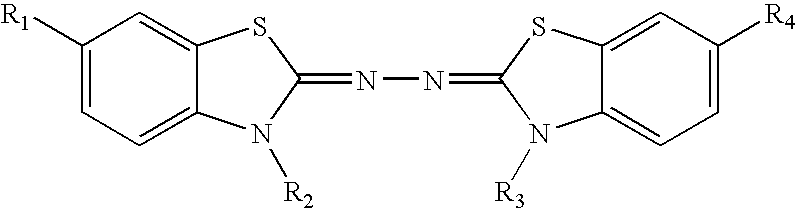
C1([R1])=CC=C2C(=C1)SC(=NN=C1N([R3])C3=CC=C([R4])C=C3S1)N2[R2]
